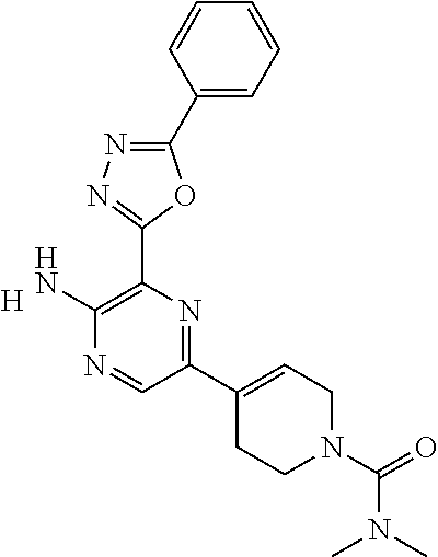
[H].C1(C2=CCN(C(=O)N(C)C)CC2)=NC(C2=NN=C(C3=CC=CC=C3)O2)=C(N)N=C1
